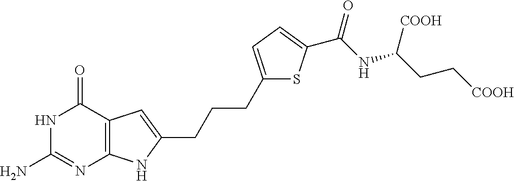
C12=C(C(=O)NC(N)=N1)C=C(CCCC1=CC=C(C(NC(CC[COOH])[COOH])=O)S1)N2
